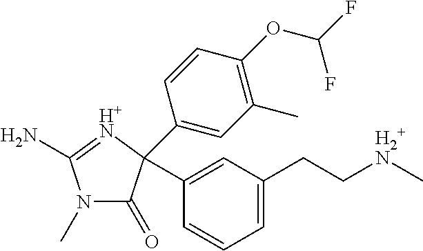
N1(C)C(=O)C(C2=CC(CC[H2+N]C)=CC=C2)(C2=CC(C)=C(OC(F)F)C=C2)[H+N]=C1N
